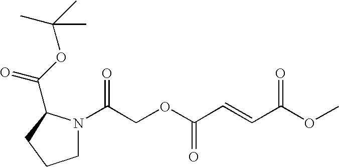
N1(C(COC(=O)C=CC(=O)OC)=O)CCCC1C(OC(C)(C)C)=O
